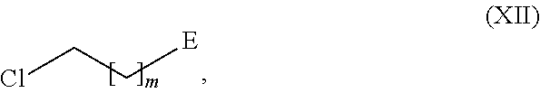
ClCC[E]
